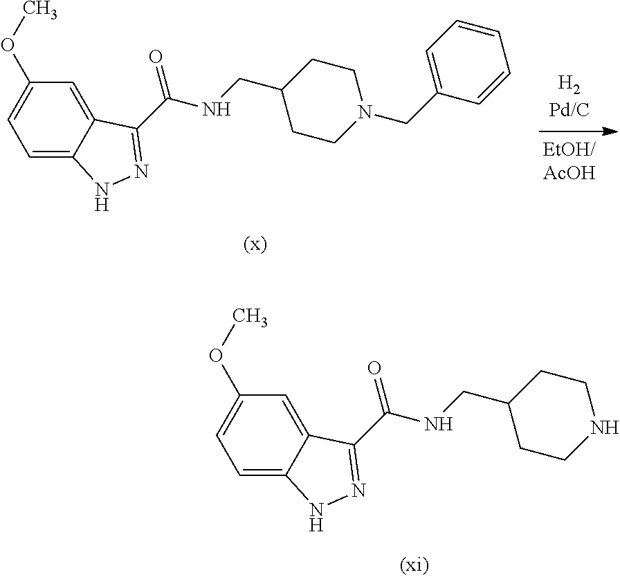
C12=CC=C(OC)C=C1C(C(NCC1CCNCC1)=O)=NN2.C12=CC=C(OC)C=C1C(C(NCC1CCN(CC3=CC=CC=C3)CC1)=O)=NN2
